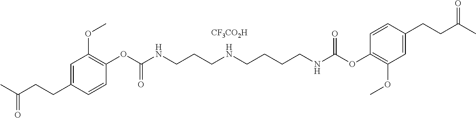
O(C(NCCCNCCCCNC(OC1=C(OC)C=C(CCC(C)=O)C=C1)=O)=O)C1=C(OC)C=C(CCC(C)=O)C=C1.[CF3CO2H]
